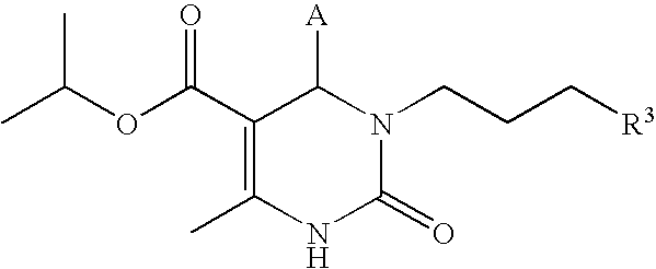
C1(C(OC(C)C)=O)=C(C)NC(=O)N(CCC[R3])C1[A]
